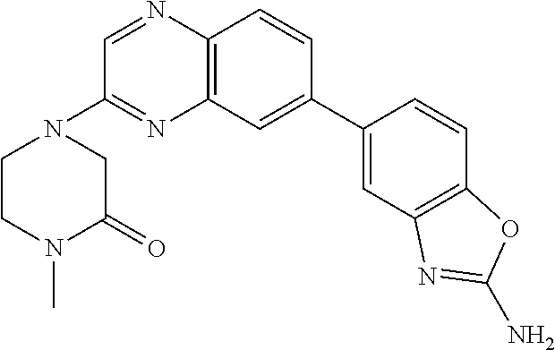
C12=C(C=CC(C3=CC4=C(C=C3)OC(N)=N4)=C1)N=CC(N1CCN(C)C(=O)C1)=N2
